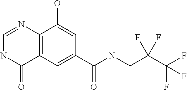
C12=C(C=C(C(NCC(C(F)(F)F)(F)F)=O)C=C1O)C(=O)NC=N2
